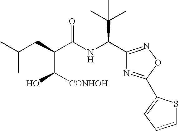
CC(CC(C([CONHOH])O)C(NC(C1=NOC(C2=CC=CS2)=N1)C(C)(C)C)=O)C
